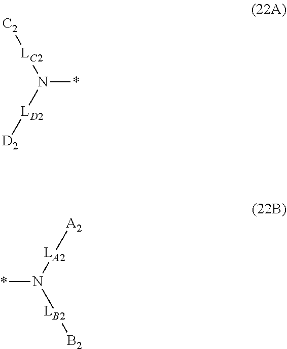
N(*)([LD2][D2])[LC2][C2].N(*)([LB2][B2])[LA2][A2]
